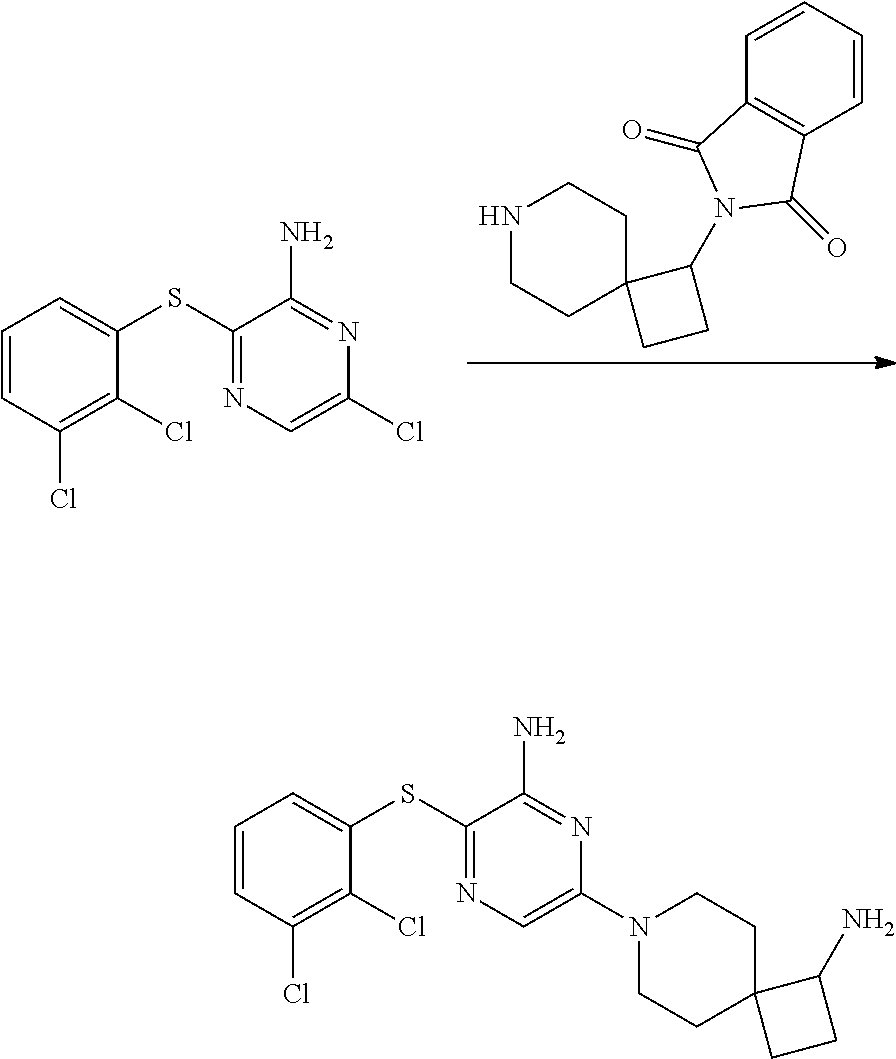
C1=CC(Cl)=C(Cl)C(SC2=NC=C(Cl)N=C2N)=C1.C12=C(C=CC=C1)C(=O)N(C1C3(CC1)CCNCC3)C2=O.C1=CC(Cl)=C(Cl)C(SC2=NC=C(N3CCC4(CCC4N)CC3)N=C2N)=C1
